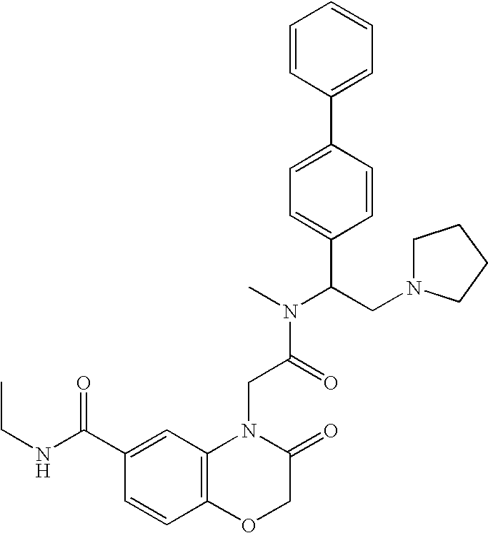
C1=CC(C2=CC=C(C(CN3CCCC3)N(C)C(=O)CN3C4=C(OCC3=O)C=CC(C(NCC)=O)=C4)C=C2)=CC=C1
